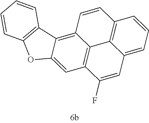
C1=CC=CC2=C1C1=C3C4=C(C=C1O2)C(F)=CC1=CC=CC(=C41)C=C3
